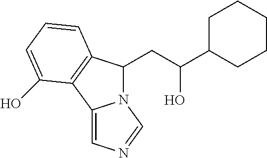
C(C(C1CCCCC1)O)C1N2C(=CN=C2)C2=C1C=CC=C2O
